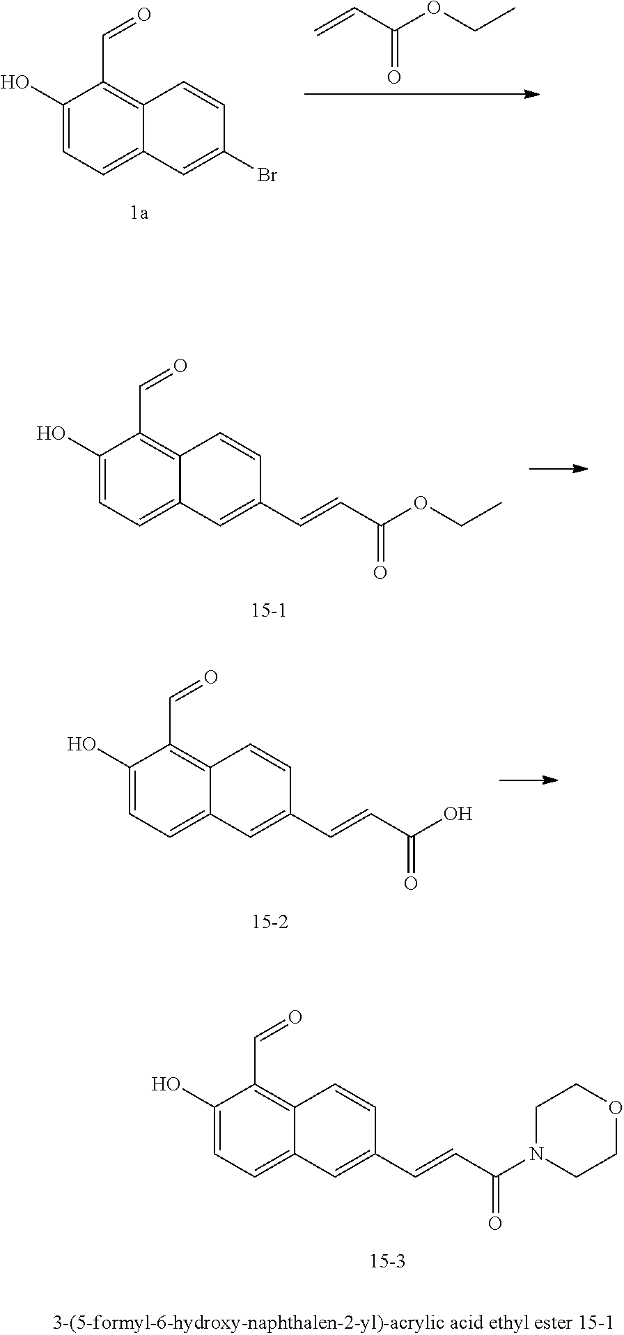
C1(O)=CC=C2C(=C1C=O)C=CC(C=CC(=O)N1CCOCC1)=C2.C1(O)=CC=C2C(=C1C=O)C=CC(C=CC(=O)O)=C2.C1(O)=CC=C2C(=C1C=O)C=CC(C=CC(=O)OCC)=C2.C=CC(=O)OCC.C1(O)=CC=C2C(=C1C=O)C=CC(Br)=C2
